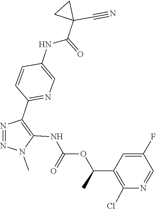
N1=NN(C)C(NC(OC(C2=C(Cl)N=CC(F)=C2)C)=O)=C1C1=NC=C(NC(C2(C#N)CC2)=O)C=C1
